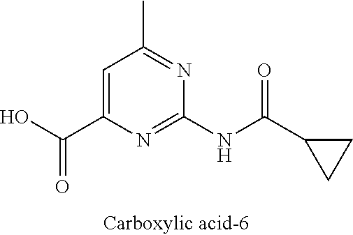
C1=C(C(O)=O)N=C(NC(C2CC2)=O)N=C1C
